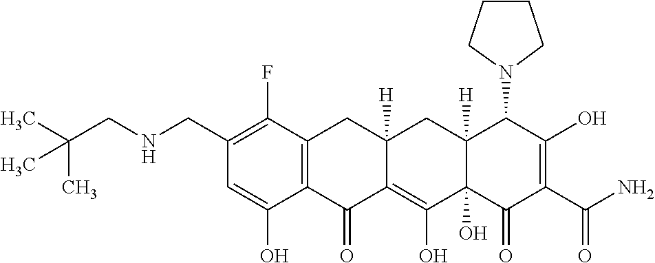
C1(CNCC(C)(C)C)=C(F)C2=C(C(O)=C1)C(=O)C1=C(O)C3(O)C([H])(CC1([H])C2)C(N1CCCC1)C(O)=C(C(=O)N)C3=O
